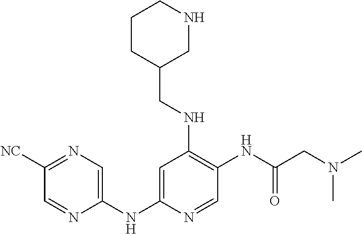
C1=C(NC2=CN=C([NC])C=N2)N=CC(NC(CN(C)C)=O)=C1NCC1CNCCC1
